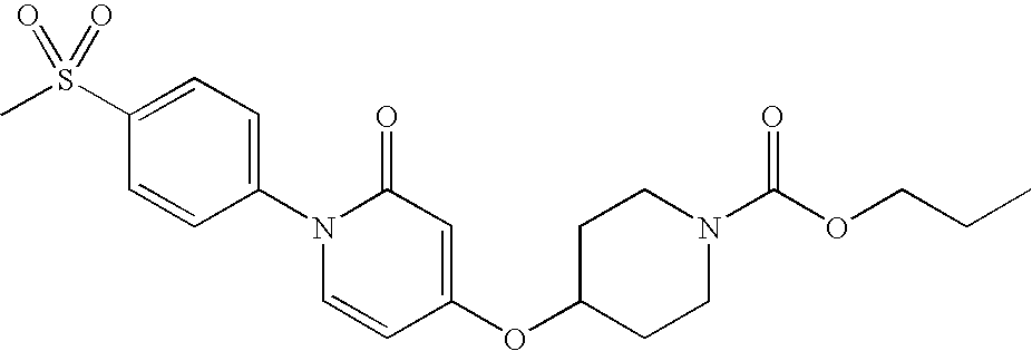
CS(C1=CC=C(N2C=CC(OC3CCN(C(OCCC)=O)CC3)=CC2=O)C=C1)(=O)=O
